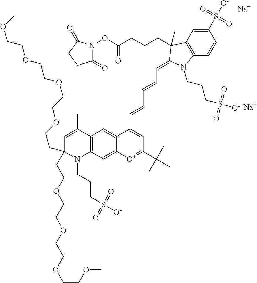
C1=C(C)C2=C(N(CCCS([O-])(=O)=O)C1(CCOCCOCCOCCOC)CCOCCOCCOCCOC)C=C1C(=C2)C(C=CC=CC=C2C(C)(CCCC(ON3C(=O)CCC3=O)=O)C3=C(C=CC(S([O-])(=O)=O)=C3)N2CCCS(=O)(=O)[O-])=CC(C(C)(C)C)=[O+]1.[Na].[Na]
